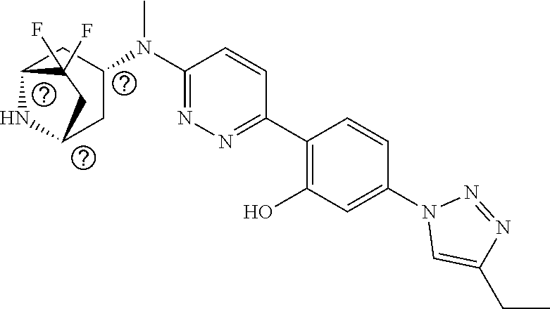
C1(C2=C(O)C=C(N3C=C(CC)N=N3)C=C2)=NN=C(N(C2CC3NC(C2)CC3(F)F)C)C=C1
